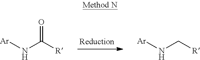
[Ar]NC([R])=O.[Ar]NC[R]
